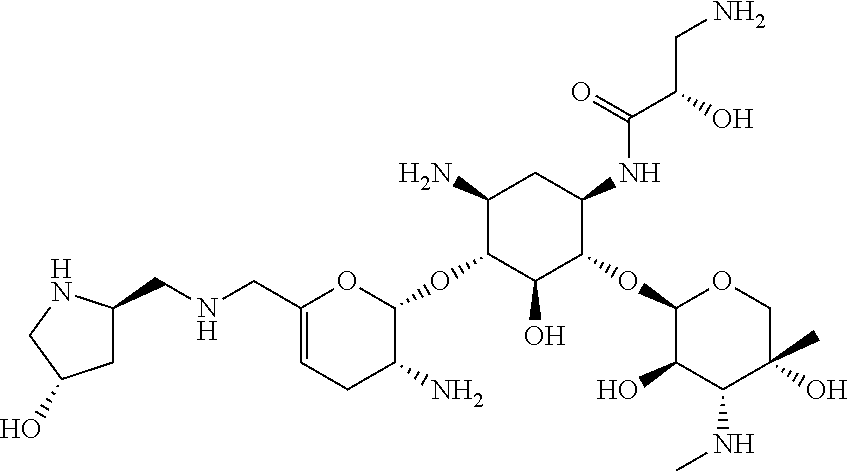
C1(OC2OC(CNCC3NCC(O)C3)=CCC2N)C(N)CC(NC(C(O)CN)=O)C(OC2OCC(O)(C)C(NC)C2O)C1O
